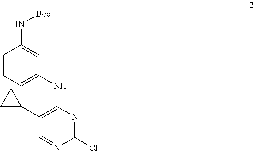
C1=CC=C(NC2=C(C3CC3)C=NC(Cl)=N2)C=C1N[Boc]
